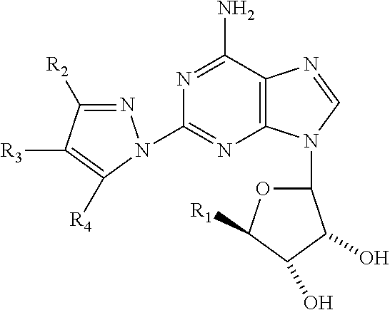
[R3]C1=C([R4])N(C2=NC3=C(C(N)=N2)N=CN3C2OC([R1])C(O)C2O)N=C1[R2]
